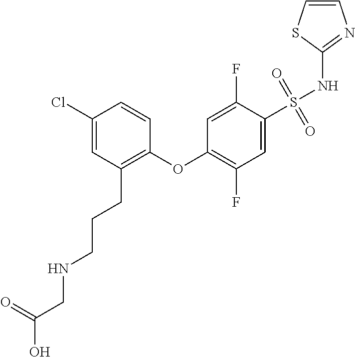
C1(Cl)=CC(CCCNCC(O)=O)=C(OC2=C(F)C=C(S(NC3=NC=CS3)(=O)=O)C(F)=C2)C=C1
